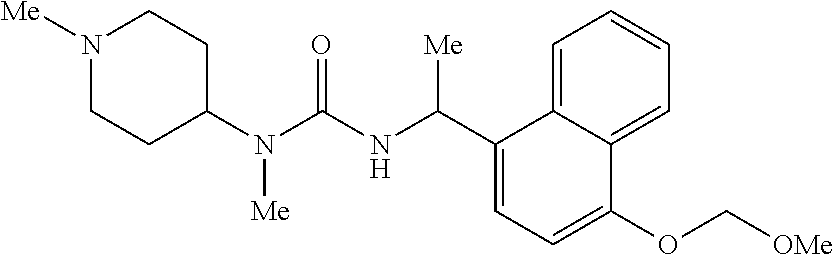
N1([Me])CCC(N(C(=O)NC(C2=CC=C(OC[OMe])C3=CC=CC=C23)[Me])[Me])CC1
